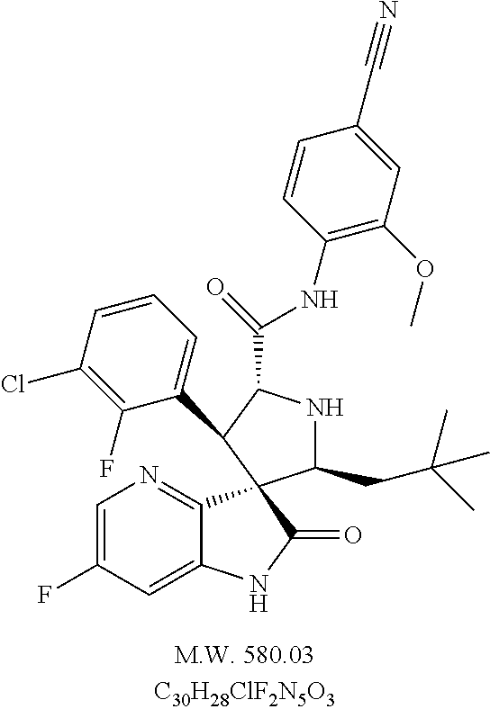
C1(CC(C)(C)C)NC(C(NC2=C(OC)C=C(C#N)C=C2)=O)C(C2=CC=CC(Cl)=C2F)C12C1=NC=C(F)C=C1NC2=O
